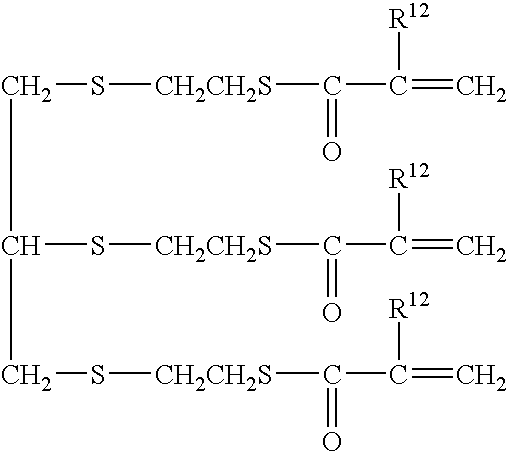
C(C(S[CH2CH2S]C(C(=C)[R12])=O)CS[CH2CH2S]C(C(=C)[R12])=O)S[CH2CH2S]C(C(=C)[R12])=O
